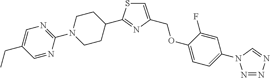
C1(C2=NC(COC3=CC=C(N4N=NN=C4)C=C3F)=CS2)CCN(C2=NC=C(CC)C=N2)CC1
